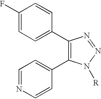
C1(C2=CC=C(F)C=C2)=C(C2=CC=NC=C2)N([R])N=N1
